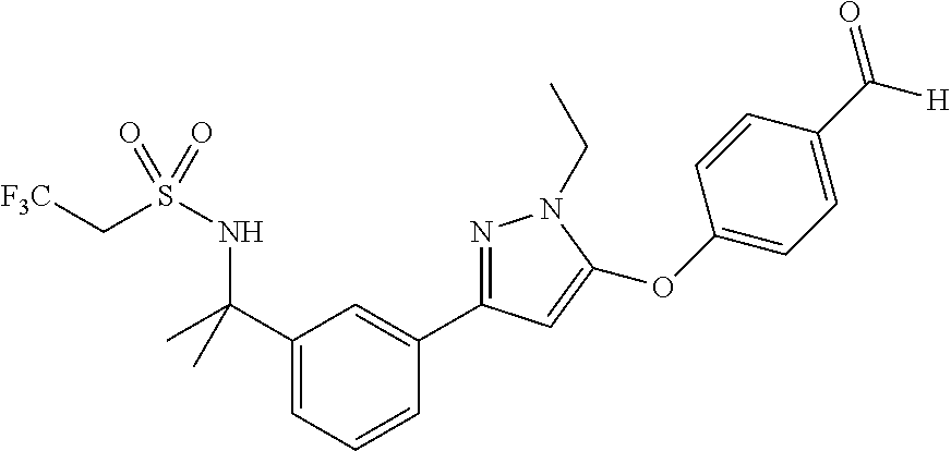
C1(C(NS(C[F3C])(=O)=O)(C)C)=CC=CC(C2=NN(CC)C(OC3=CC=C(C([H])=O)C=C3)=C2)=C1
